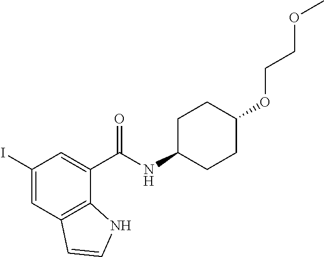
C1(I)=CC2=C(C(C(NC3CCC(OCCOC)CC3)=O)=C1)NC=C2
